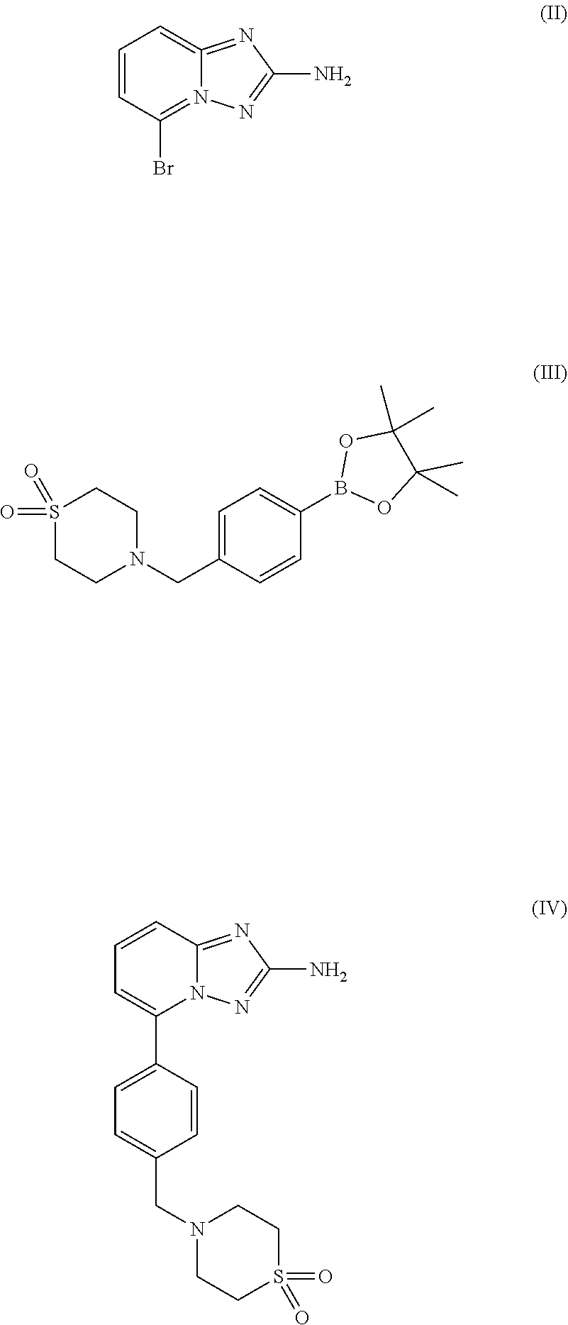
C1=CC2=NC(N)=NN2C(C2=CC=C(CN3CCS(=O)(=O)CC3)C=C2)=C1.C1=CC(Br)=N2C(=C1)=NC(N)=N2.S1(=O)(=O)CCN(CC2=CC=C(B3OC(C)(C)C(C)(C)O3)C=C2)CC1
